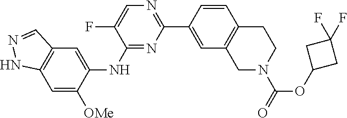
C1=C([OMe])C(NC2=NC(C3=CC4=C(C=C3)CCN(C(=O)OC3CC(F)(F)C3)C4)=NC=C2F)=CC2=C1NN=C2
